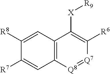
C12=C([Q8]=[Q7]C([R6])=C1[X][R9])C=C([R7])C([R8])=C2
